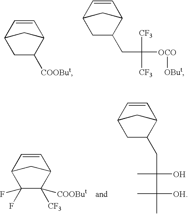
C1=CC2C([COOBut])CC1C2.C1=CC2C(CC([CF3])([CF3])[OCO][OBut])CC1C2.C1=CC2C([CF3])([COOBut])C(F)(F)C1C2.C1=CC2C(CC(C)(O)C(C)([OH])C)CC1C2
